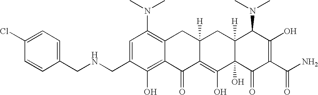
C1(CNCC2=CC=C(Cl)C=C2)=CC(N(C)C)=C2C(=C1O)C(=O)C1=C(O)C3(O)C([H])(CC1([H])C2)C(N(C)C)C(O)=C(C(N)=O)C3=O
